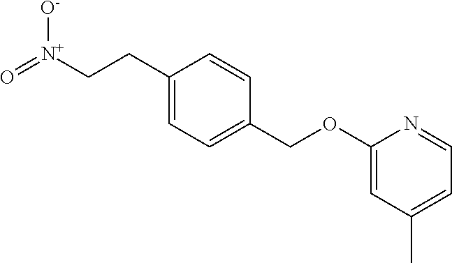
C1(CC[N+]([O-])=O)=CC=C(COC2=CC(C)=CC=N2)C=C1
